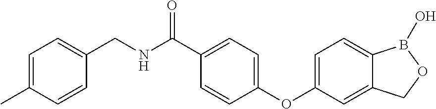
C1=C(C(NCC2=CC=C(C)C=C2)=O)C=CC(OC2=CC=C3C(=C2)COB3O)=C1
